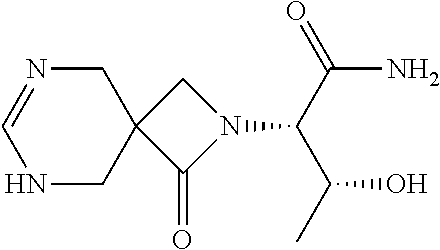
C1N=CNCC12C(=O)N(C(C(O)C)C(N)=O)C2
